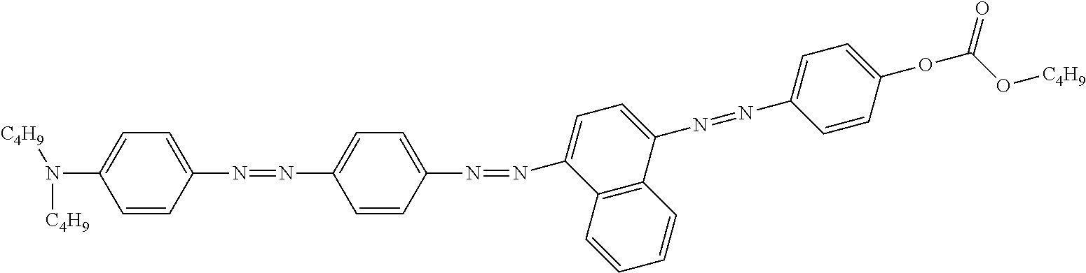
C1=CC(N=NC2=CC=C(N=NC3=CC=C(N=NC4=CC=C(OC(=O)O[C4H9])C=C4)C4=C3C=CC=C4)C=C2)=CC=C1N([C4H9])[C4H9]
